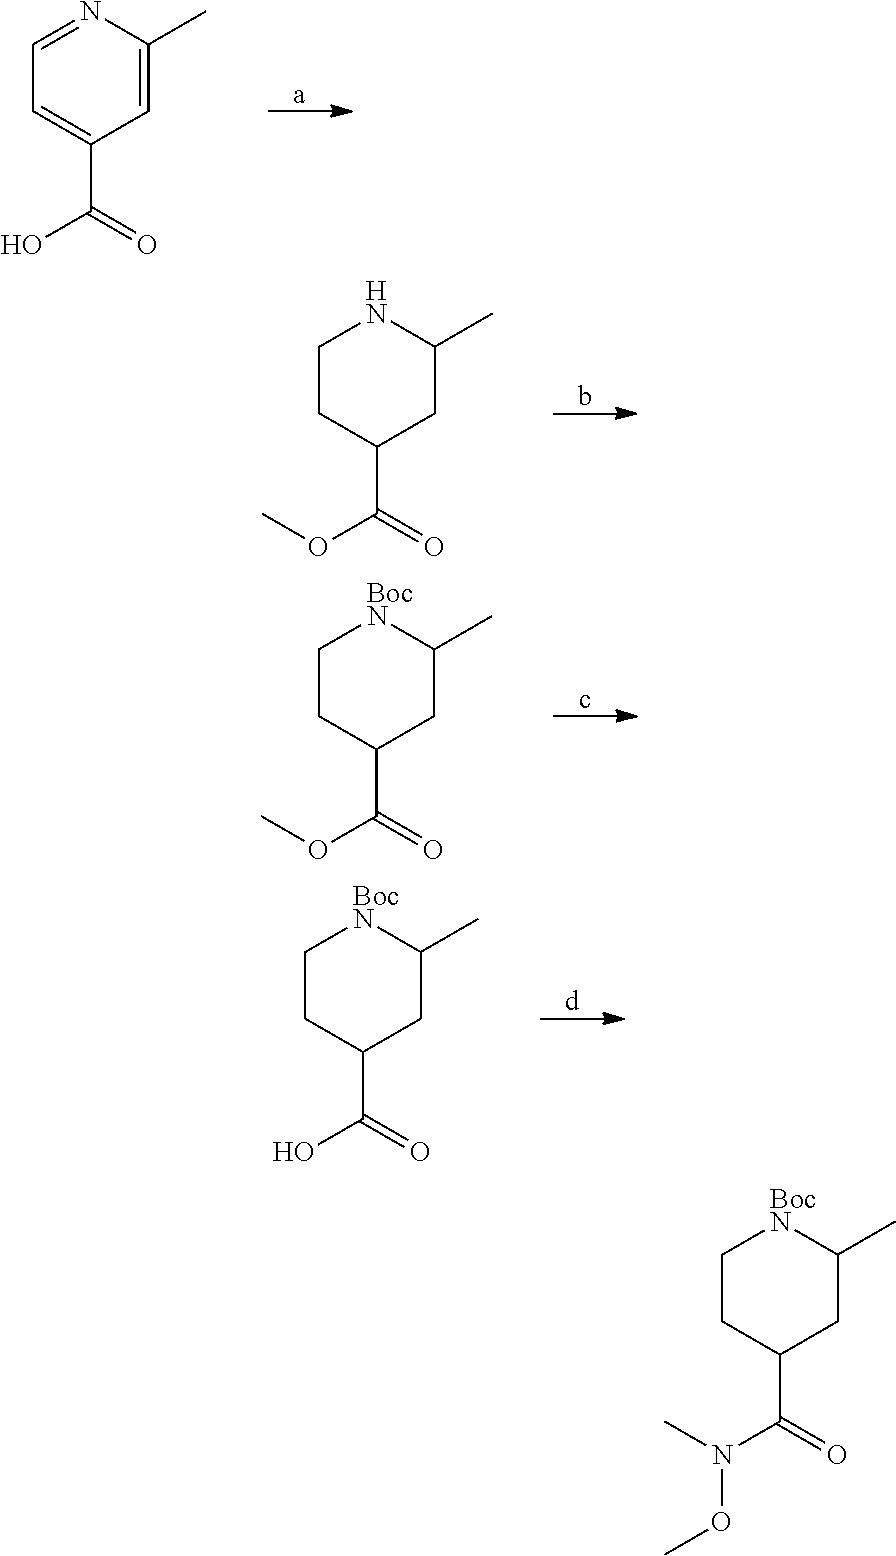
C1=NC(C)=CC(C(=O)O)=C1.C1CC(C(=O)OC)CC(C)N1.C1CC(C(=O)OC)CC(C)[BocN]1.C1CC(C(=O)O)CC(C)[BocN]1.C1CC(C(=O)N(C)OC)CC(C)[BocN]1
